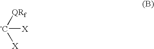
[-C]([QRf])([X])[X]
